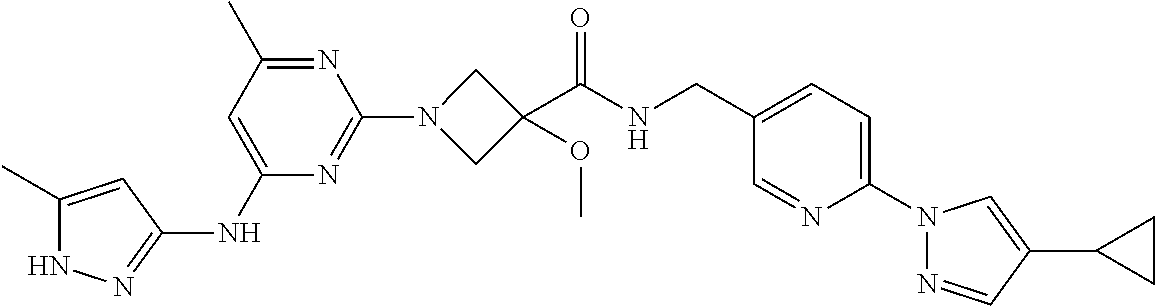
N1C(C)=CC(NC2=CC(C)=NC(N3CC(C(NCC4=CC=C(N5N=CC(C6CC6)=C5)N=C4)=O)(OC)C3)=N2)=N1
